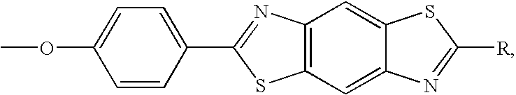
C1=C(OC)C=CC(C2=NC3=C(S2)C=C2C(=C3)SC([R])=N2)=C1
